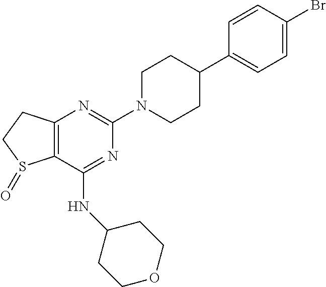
C12=C(C(NC3CCOCC3)=NC(N3CCC(C4=CC=C(Br)C=C4)CC3)=N1)S(=O)CC2
